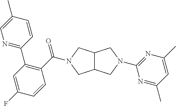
C12C(CN(C3=NC(C)=CC(C)=N3)C1)CN(C(C1=C(C3=NC=C(C)C=C3)C=C(F)C=C1)=O)C2
